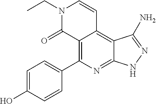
C1=C(O)C=CC(C2=C3C(=C4C(=N2)NN=C4N)C=CN(CC)C3=O)=C1
